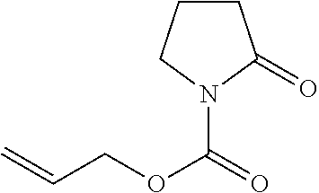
C1CCN(C(=O)OCC=C)C1=O
